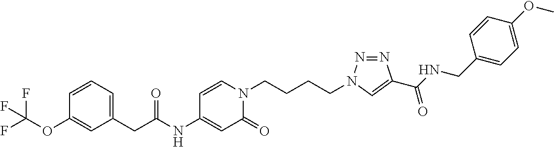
C(NC1=CC(=O)N(CCCCN2N=NC(C(NCC3=CC=C(OC)C=C3)=O)=C2)C=C1)(CC1=CC=CC(OC(F)(F)F)=C1)=O
